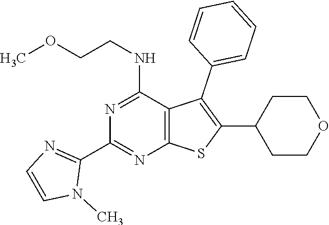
C12=C(C(NCCOC)=NC(C3=NC=CN3C)=N1)C(C1=CC=CC=C1)=C(C1CCOCC1)S2
